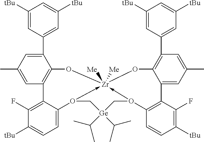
C1([tBu])=CC(C2=CC(C)=CC3=C2O[Zr]24([Me])([Me])-O(C5=CC=C([tBu])C(F)=C35)C[Ge](C(C)C)(C(C)C)CO->2C2=C(C3=CC(C)=CC(C5=CC([tBu])=CC([tBu])=C5)=C3O4)C(F)=C([tBu])C=C2)=CC([tBu])=C1
